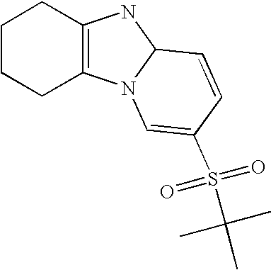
C1CCC2=C(C1)NC1N2C=C(S(=O)(=O)C(C)(C)C)C=C1
